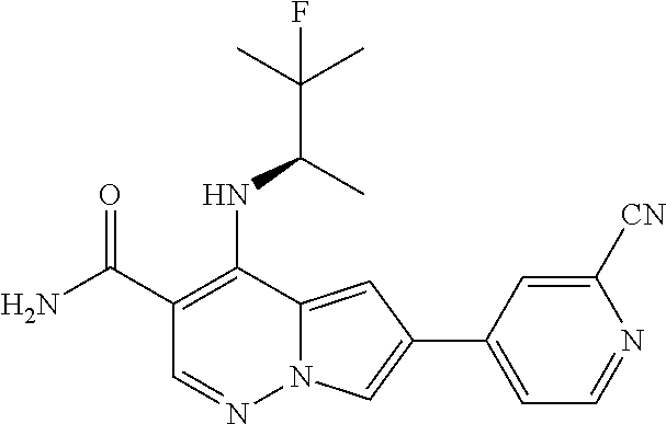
C1(C(N)=O)=C(NC(C(C)(C)F)C)C2=CC(C3=CC=NC([CN])=C3)=CN2N=C1
